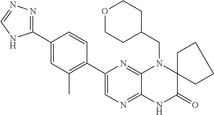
C1(C2=NN=CN2)=CC(C)=C(C2=CN=C3C(=N2)N(CC2CCOCC2)C2(C(=O)N3)CCCC2)C=C1
